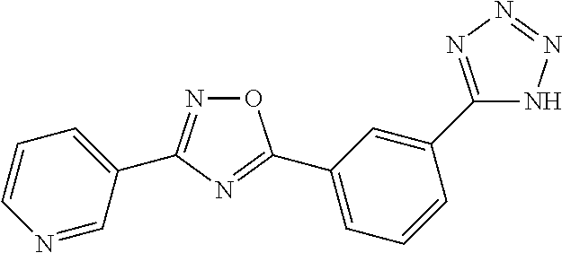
O1N=C(C2=CC=CN=C2)N=C1C1=CC=CC(C2=NN=NN2)=C1
